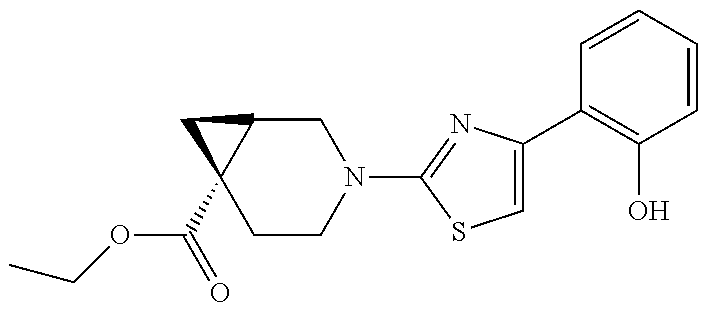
C1CN(C2=NC(C3=C(O)C=CC=C3)=CS2)CC2C1(C(OCC)=O)C2
